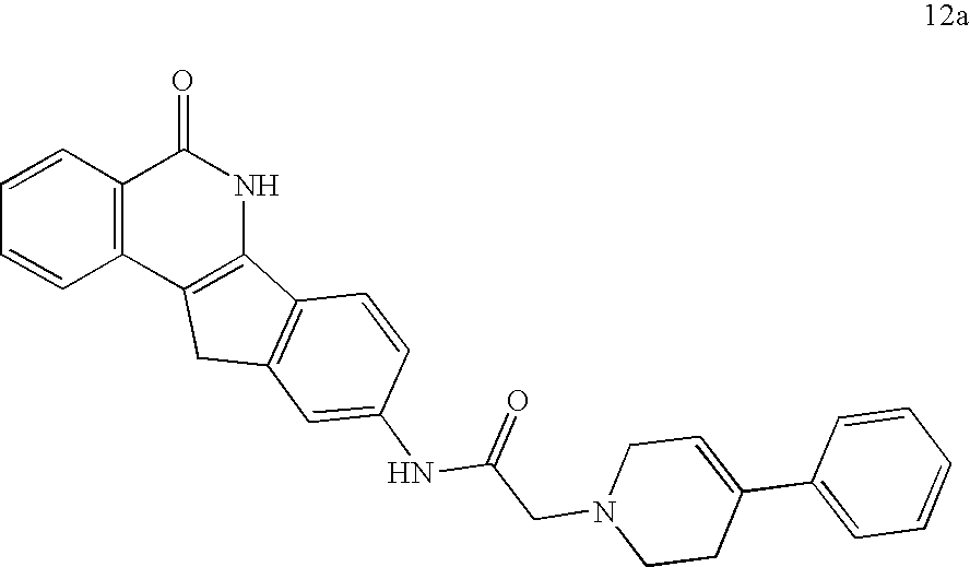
C1=CC2=C(C=C1)C1=C(NC2=O)C2=C(C1)C=C(NC(CN1CCC(C3=CC=CC=C3)=CC1)=O)C=C2
